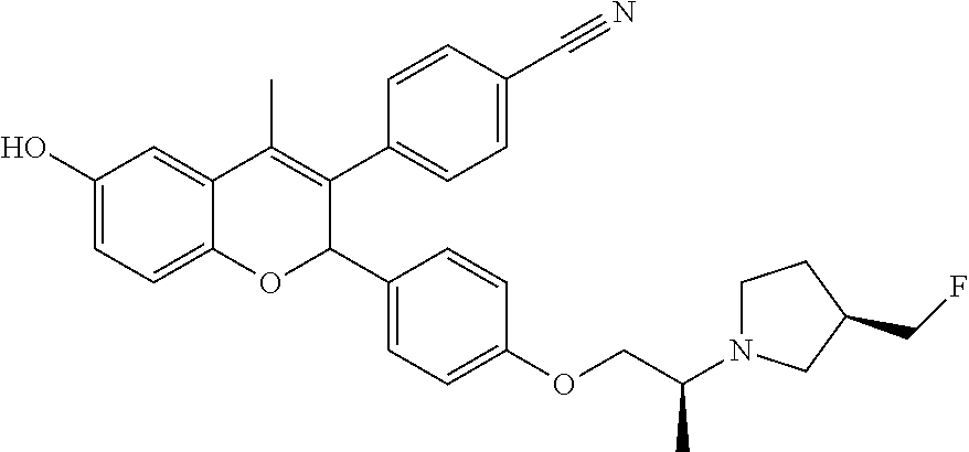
C1(O)=CC=C2C(=C1)C(C)=C(C1=CC=C(C#N)C=C1)C(C1=CC=C(OCC(N3CCC(CF)C3)C)C=C1)O2
